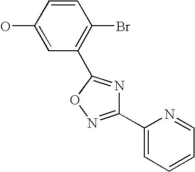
OC1=CC(C2=NC(C3=CC=CC=N3)=NO2)=C(Br)C=C1
